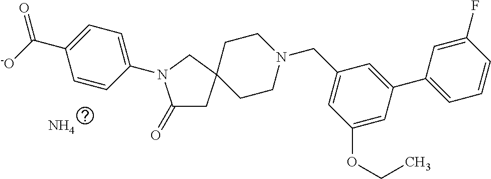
C1(=O)CC2(CN1C1=CC=C(C([-O])=O)C=C1)CCN(CC1=CC(OCC)=CC(C3=CC=CC(F)=C3)=C1)CC2.N
